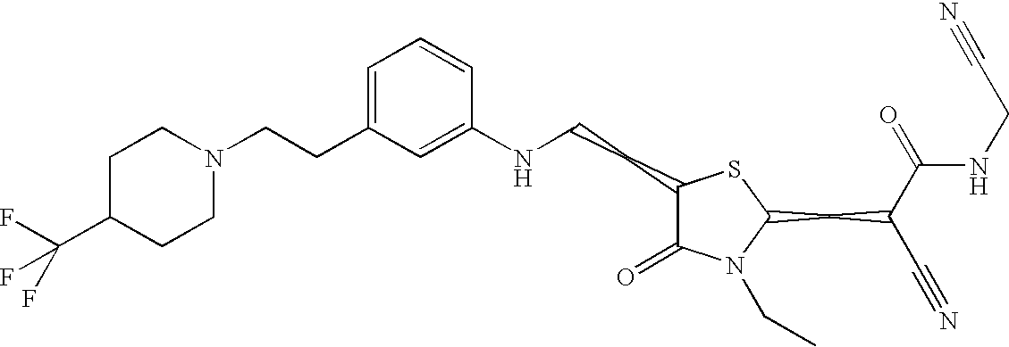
C1=C(CCN2CCC(C(F)(F)F)CC2)C=C(NCCC2C(=O)N(CC)C(CC(C#N)C(=O)NCC#N)S2)C=C1
